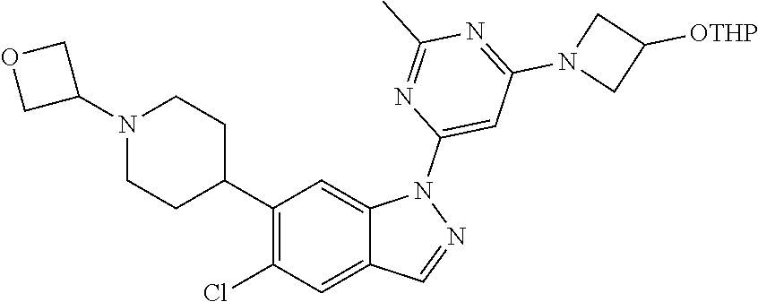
C1(C2CCN(C3COC3)CC2)=C(Cl)C=C2C(=C1)N(C1=CC(N3CC([OTHP])C3)=NC(C)=N1)N=C2
